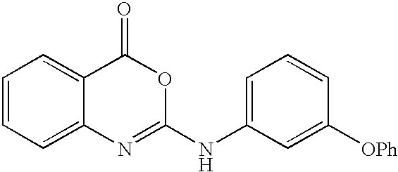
C1=CC=C2C(=C1)C(=O)OC(NC1=CC=CC([OPh])=C1)=N2
